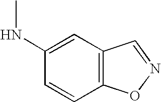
C12=C(C=CC(NC)=C1)ON=C2
